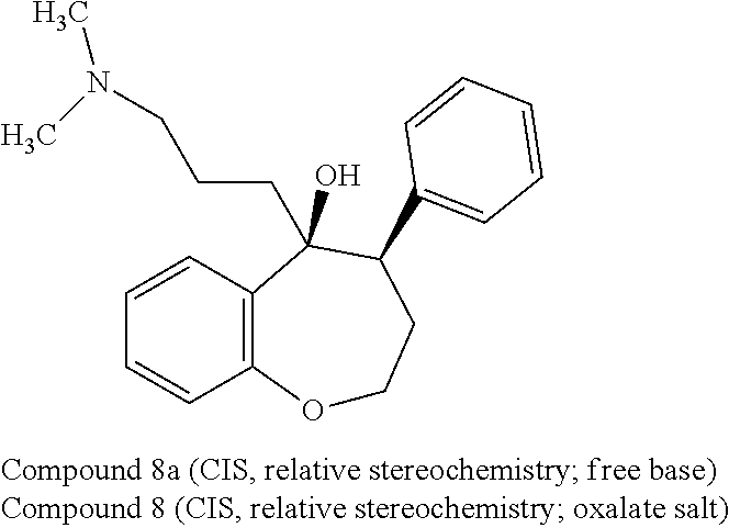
C1=C(C2CCOC3=C(C2(O)CCCN(C)C)C=CC=C3)C=CC=C1
